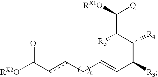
[RX2O]C(ccCC=CC(C([R4])C(C([Q])[RX1O])[R5])[R3])=O
